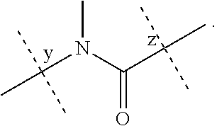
CN(C(C(C)(C)C)=O)C(C)(C)C
